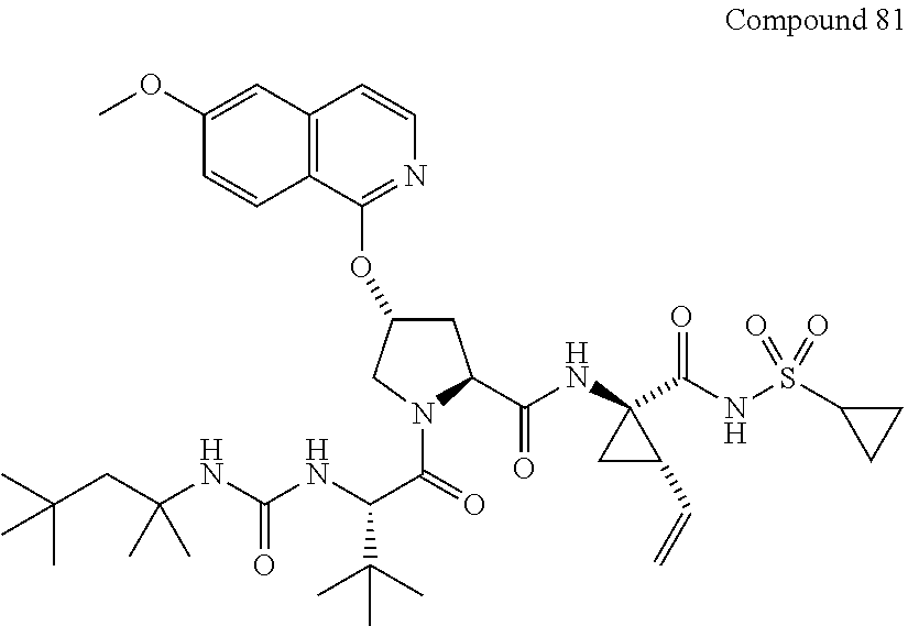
C12=C(C(OC3CC(C(NC4(C(NS(C5CC5)(=O)=O)=O)CC4C=C)=O)N(C(=O)C(NC(NC(CC(C)(C)C)(C)C)=O)C(C)(C)C)C3)=NC=C1)C=CC(OC)=C2
